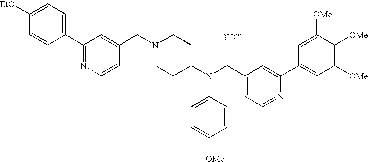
C1=CC([EtO])=CC=C1C1=NC=CC(CN2CCC(N(CC3=CC=NC(C4=CC([OMe])=C([OMe])C([OMe])=C4)=C3)C3=CC=C([OMe])C=C3)CC2)=C1.[3HCl]
